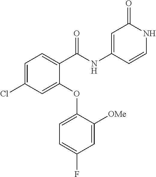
C1(NC(C2=CC=C(Cl)C=C2OC2=CC=C(F)C=C2[OMe])=O)=CC(=O)NC=C1
